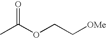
CC(OCC[OMe])=O
